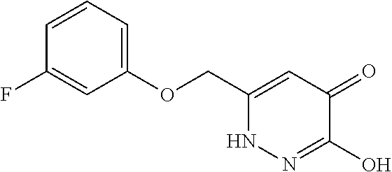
O(CC1=CC(=O)C(O)=NN1)C1=CC=CC(F)=C1
